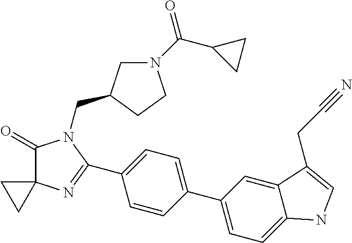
C1(=O)C2(N=C(C3=CC=C(C4=CC=C5C(=C4)C(CC#N)=CN5)C=C3)N1CC1CN(C(C3CC3)=O)CC1)CC2
